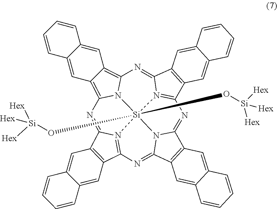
C12=CC3=C4N5C(=C3C=C1C=CC=C2)N=C1N2=C(C3=C1C=C1C(=C3)C=CC=C1)N=C1N3[Si]52(O[Si]([Hex])([Hex])[Hex])(O[Si]([Hex])([Hex])[Hex])N2=C(C5=C(C=C6C(=C5)C=CC=C6)C2=N4)N=C3C2=C1C=C1C(=C2)C=CC=C1
